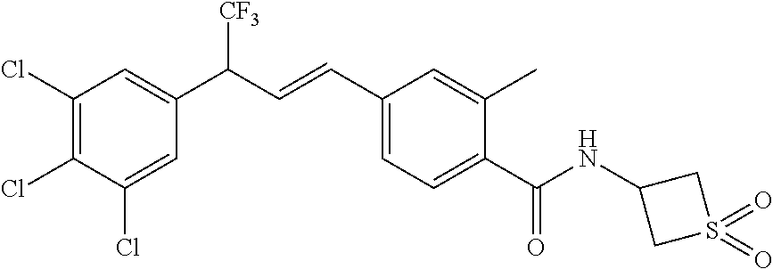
C1(Cl)=C(Cl)C(Cl)=CC(C(C=CC2=CC=C(C(NC3CS(=O)(=O)C3)=O)C(C)=C2)[CF3])=C1
